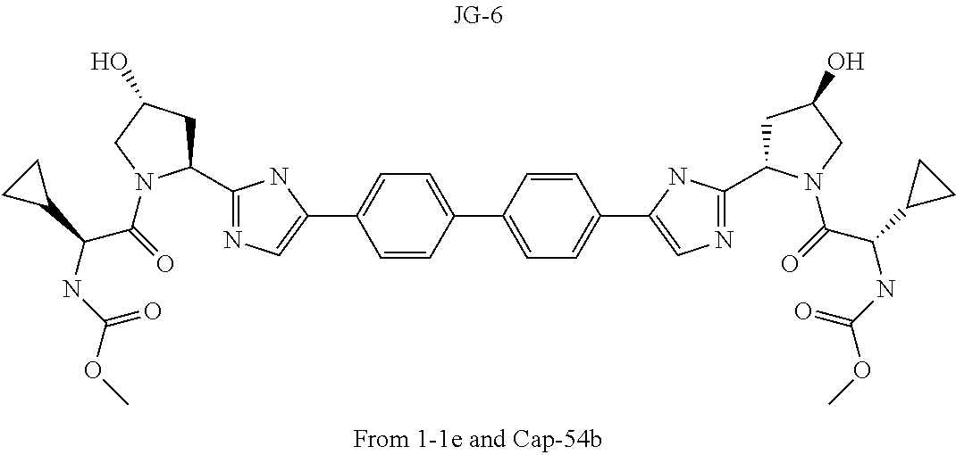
N1=C(C2CC(O)CN2C(=O)C(NC(=O)OC)C2CC2)NC(C2=CC=C(C3=CC=C(C4=CN=C(C5CC(O)CN5C(=O)C(NC(=O)OC)C5CC5)N4)C=C3)C=C2)=C1
